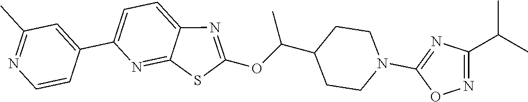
C1=C(C2=CC(C)=NC=C2)N=C2C(=C1)N=C(OC(C1CCN(C3=NC(C(C)C)=NO3)CC1)C)S2
